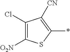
C1(Cl)=C([O2N])SC(*)=C1[CN]
